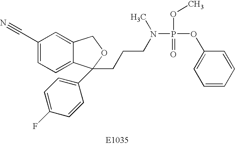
C1(C#N)=CC=C2C(=C1)COC2(C1=CC=C(F)C=C1)CCCN(P(OC)(=O)OC1=CC=CC=C1)C
